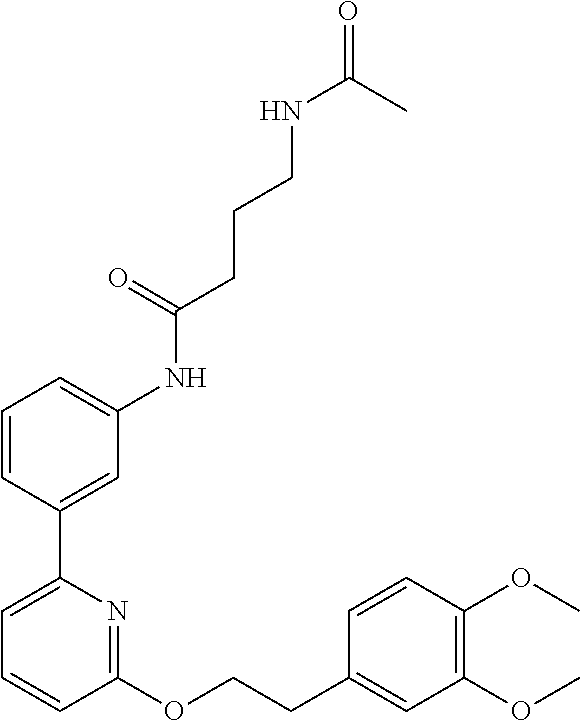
C1=CC(C2=CC=CC(OCCC3=CC(OC)=C(OC)C=C3)=N2)=CC(NC(CCCNC(=O)C)=O)=C1
